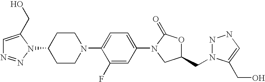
N1(C2CCN(C3=CC=C(N4CC(CN5NNC=C5CO)OC4=O)C=C3F)CC2)C(CO)=CN=N1
